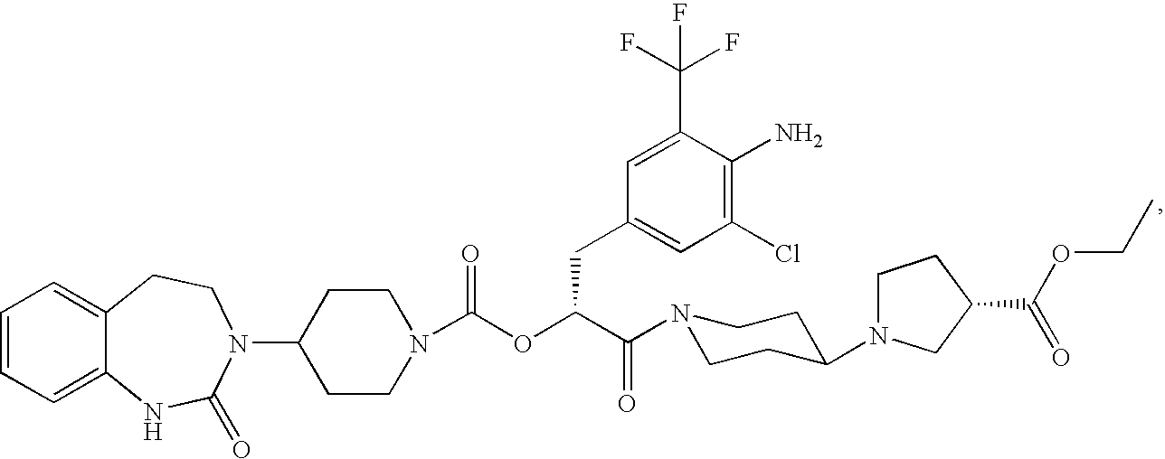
C1=CC=C2C(=C1)CCN(C1CCN(C(OC(C(=O)N3CCC(N4CCC(C(OCC)=O)C4)CC3)CC3=CC(Cl)=C(N)C(C(F)(F)F)=C3)=O)CC1)C(=O)N2
